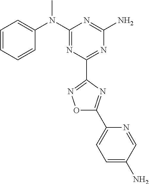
C1=CC=CC(N(C2=NC(C3=NOC(C4=CC=C(N)C=N4)=N3)=NC(N)=N2)C)=C1
